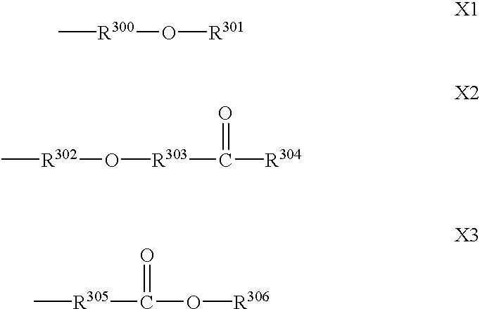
C[R300]O[R301].C[R302]O[R303]C([R304])=O.[R305](C(=O)O[R306])C
